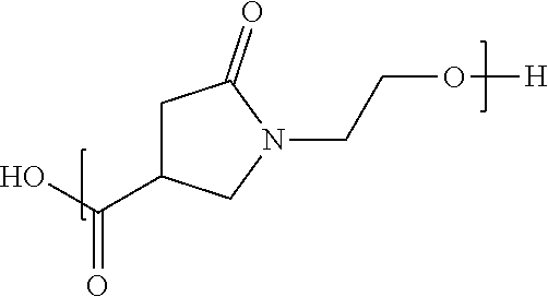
C1C(C(O)=O)CN(CCO[H])C1=O
